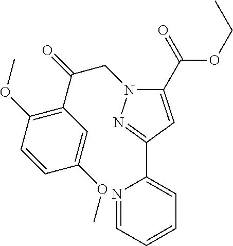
C1(C(OCC)=O)=CC(C2=CC=CC=N2)=NN1CC(C1=C(OC)C=CC(OC)=C1)=O
